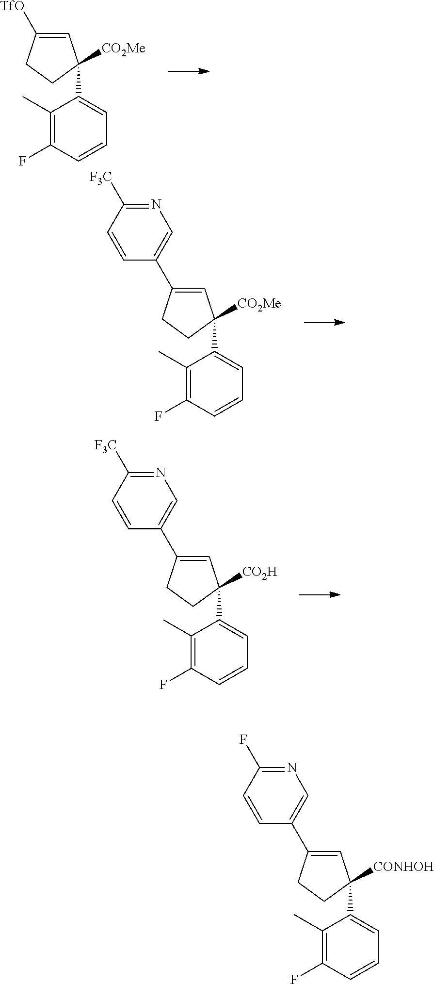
C1=C([TfO])CCC1([CO2Me])C1=CC=CC(F)=C1C.C1=C(C2=CN=C([F3C])C=C2)CCC1([CO2Me])C1=CC=CC(F)=C1C.C1=C(C2=CN=C(F)C=C2)CCC1([CONHOH])C1=CC=CC(F)=C1C.C1=C(C2=CN=C([F3C])C=C2)CCC1([CO2H])C1=CC=CC(F)=C1C
